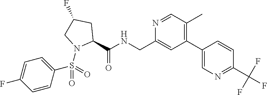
N1=CC(C)=C(C2=CN=C(C(F)(F)F)C=C2)C=C1CNC(C1CC(F)CN1S(=O)(=O)C1=CC=C(F)C=C1)=O
